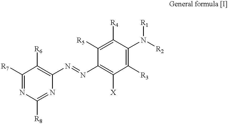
C1([R7])=NC([R8])=NC(N=NC2=C([X])C([R3])=C(N([R2])[R1])C([R4])=C2[R5])=C1[R6]
